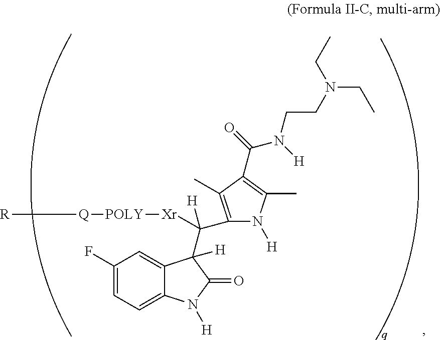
C1(F)=CC=C2C(=C1)C(C(C1=C(C)C(C(=O)N([H])CCN(CC)CC)=C(C)N1[H])([Xr][POLY][Q][R])[H])([H])C(=O)N2[H]
